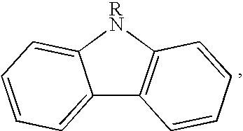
C12=CC=CC=C1[RN]C1=C2C=CC=C1
